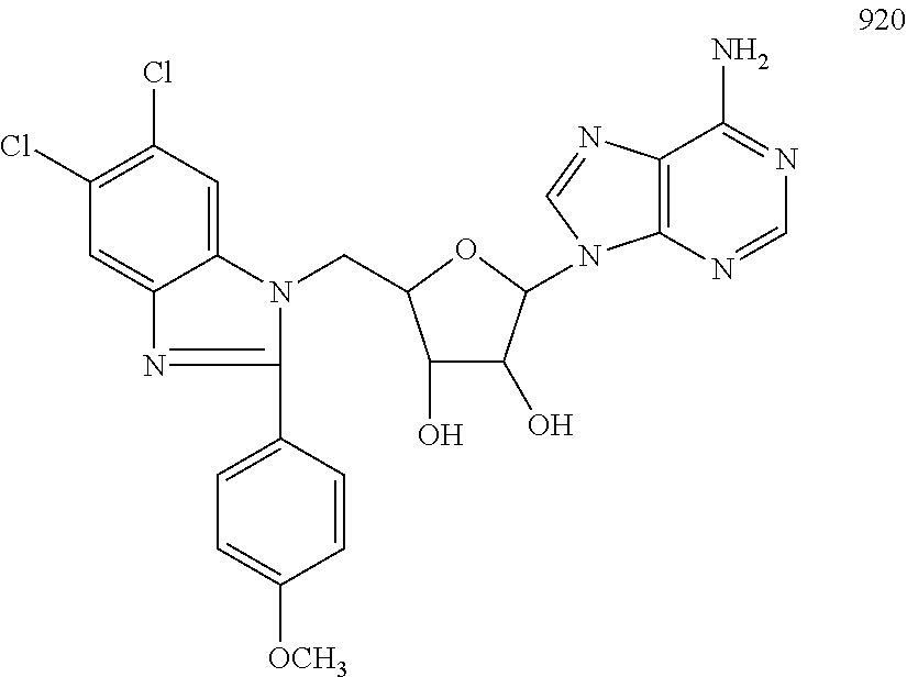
C12=CC(Cl)=C(Cl)C=C1N=C(C1=CC=C([OCH3])C=C1)N2CC1C(O)C(O)C(N2C3=C(C(N)=NC=N3)N=C2)O1
